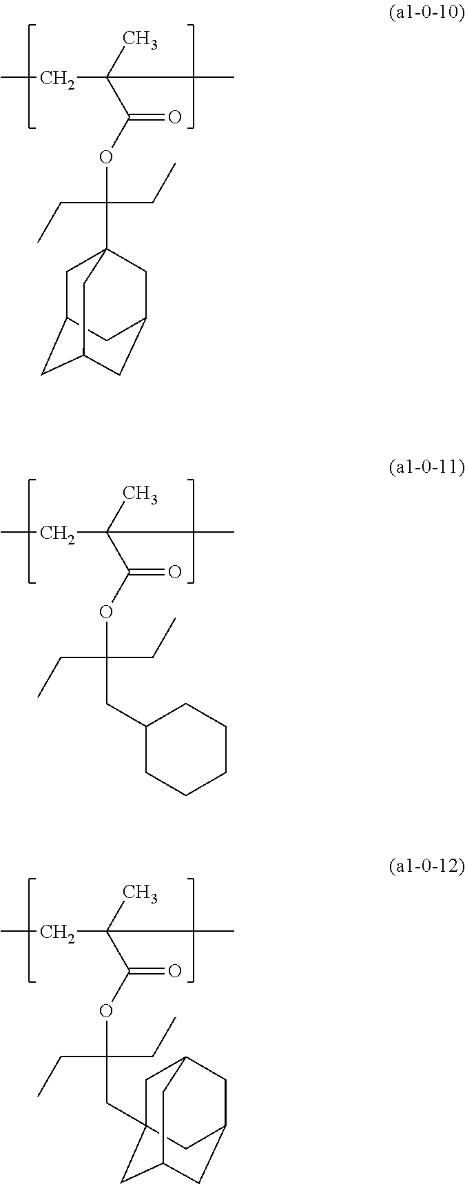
CCC(C)(C(OC(CC)(CC)C12CC3CC(CC(C1)C3)C2)=O)C.CCC(C)(C(OC(CC)(CC)CC1CCCCC1)=O)C.CCC(C)(C(OC(CC)(CC)CC12CC3CC(CC(C1)C3)C2)=O)C
